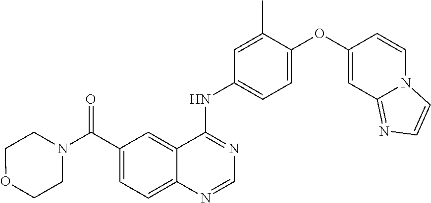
C12=CC=C(C(N3CCOCC3)=O)C=C1C(NC1=CC=C(OC3=CC4=NC=CN4C=C3)C(C)=C1)=NC=N2
